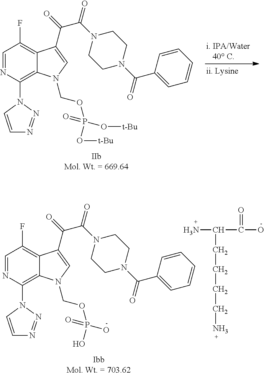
C1=NC(N2C=CN=N2)=C2C(=C1F)C(C(=O)C(N1CCN(C(C3=CC=CC=C3)=O)CC1)=O)=CN2COP(O)(O)=O.NC(C(O)=O)CCCCN.C1=NC(N2C=CN=N2)=C2C(=C1F)C(C(=O)C(N1CCN(C(C3=CC=CC=C3)=O)CC1)=O)=CN2COP(O[t-Bu])(O[t-Bu])=O
